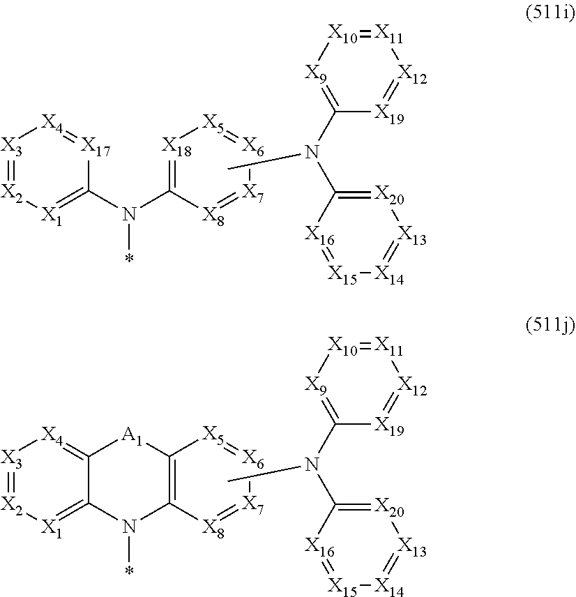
[X3]1=[X2][X1]=C(N(C2=[X18][X5]=[X6][X7]=[X8]2)*)[X17]=[X4]1.[X11]1=[X10][X9]=C(N(C2=[X20][X13]=[X14][X15]=[X16]2)C)[X19]=[X12]1.[X3]1=[X2][X1]=C2C(=[X4]1)[A1]C1=C(N2*)[X8]=[X7][X6]=[X5]1.[X11]1=[X10][X9]=C(N(C2=[X20][X13]=[X14][X15]=[X16]2)C)[X19]=[X12]1
